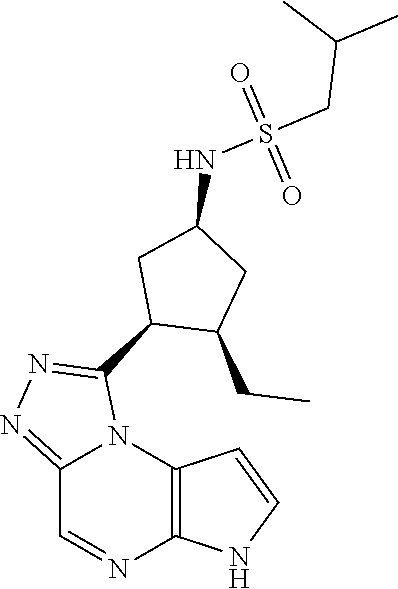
C12=C(N3C(=NN=C3C3C(CC)CC(NS(CC(C)C)(=O)=O)C3)C=N1)C=CN2
